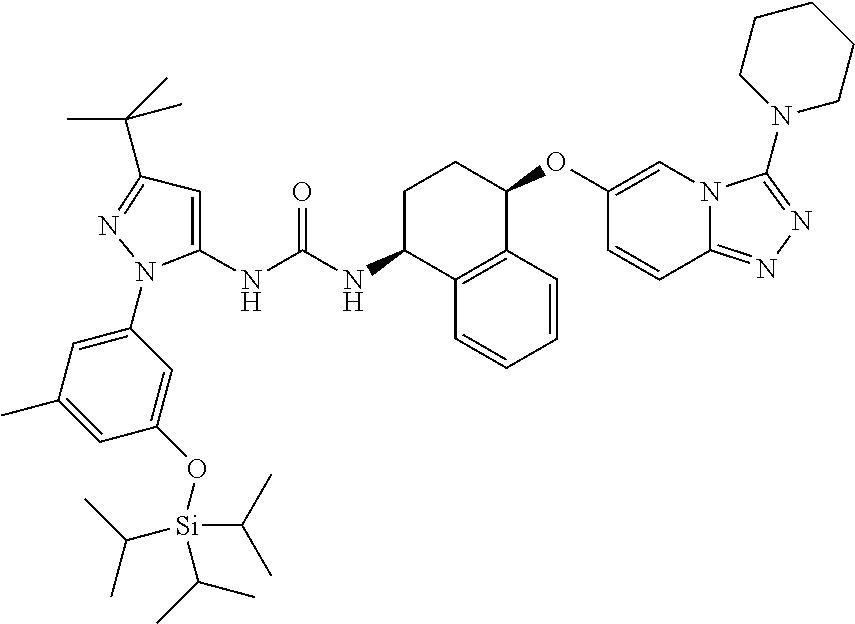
C1(O[Si](C(C)C)(C(C)C)C(C)C)=CC(N2C(NC(NC3C4=C(C(OC5=CN6C(=NN=C6N6CCCCC6)C=C5)CC3)C=CC=C4)=O)=CC(C(C)(C)C)=N2)=CC(C)=C1
